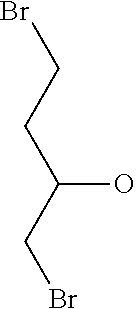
BrCCC(CBr)O
